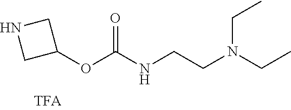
C1C(OC(=O)NCCN(CC)CC)CN1
